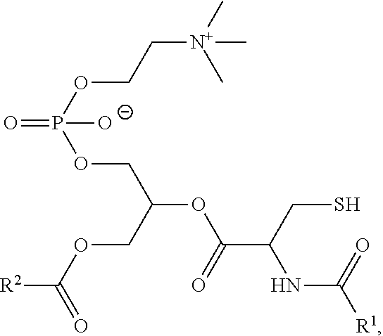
C([N+](C)(C)C)COP(=O)([O-])OCC(COC(=O)[R2])OC(=O)C(CS)NC(=O)[R1]
